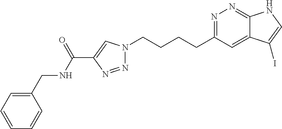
N1=C(CCCCN2N=NC(C(NCC3=CC=CC=C3)=O)=C2)C=C2C(=N1)NC=C2I
